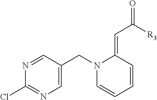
N1=CC(CN2C=CC=CC2=CC([R3])=O)=CN=C1Cl
